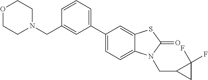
C1(C2=CC=C3C(=C2)SC(=O)N3CC2CC2(F)F)=CC=CC(CN2CCOCC2)=C1
